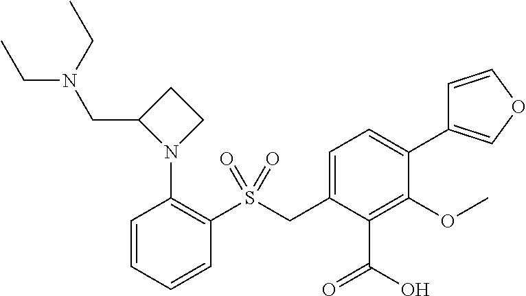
C1=CC=CC(S(CC2=CC=C(C3=COC=C3)C(OC)=C2C(O)=O)(=O)=O)=C1N1CCC1CN(CC)CC
